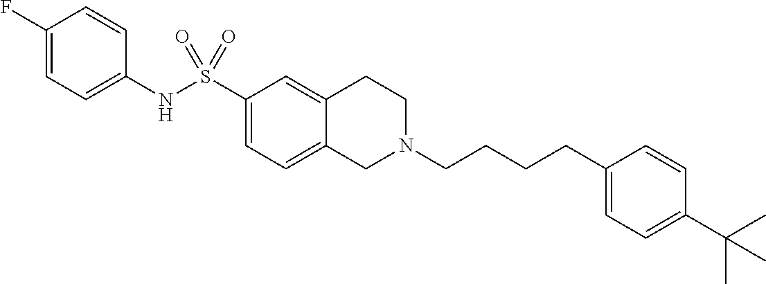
C1(F)=CC=C(NS(C2=CC=C3C(=C2)CCN(CCCCC2=CC=C(C(C)(C)C)C=C2)C3)(=O)=O)C=C1
